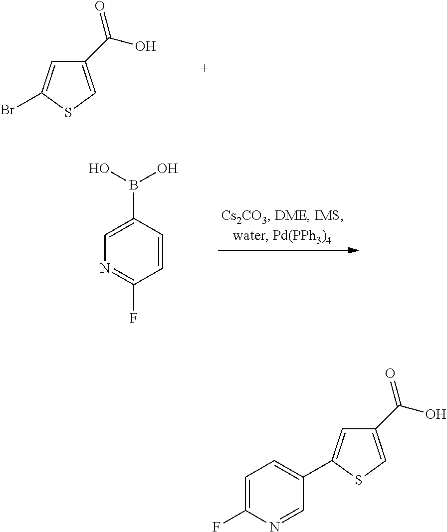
C1(C(O)=O)=CSC(Br)=C1.B(C1=CN=C(F)C=C1)(O)O.C1(C(O)=O)=CSC(C2=CC=C(F)N=C2)=C1
